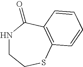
N1CCSC2=C(C1=O)C=CC=C2
